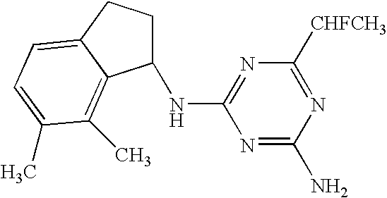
N1=C(N)N=C([CHFCH3])N=C1NC1CCC2=CC=C(C)C(C)=C12
